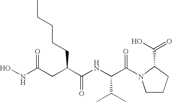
N(C(=O)CC(C(NC(C(=O)N1CCCC1C(O)=O)C(C)C)=O)CCCCC)O
